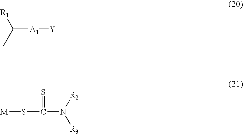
C([A1][Y])(C)[R1].[M]SC(=S)N([R2])[R3]
